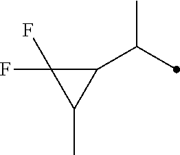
C1(C(C)C)C(F)(F)C1C
